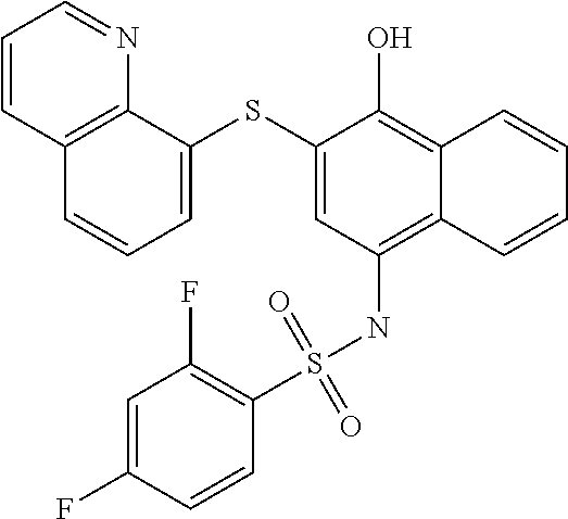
C12=C(NS(C3=C(F)C=C(F)C=C3)(=O)=O)C=C(SC3=CC=CC4=C3N=CC=C4)C(O)=C1C=CC=C2
